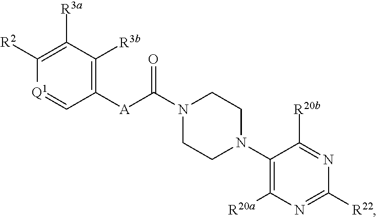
C1([R20a])=C(N2CCN(C([A]C3=C([R3b])C([R3a])=C([R2])[Q1]=C3)=O)CC2)C([R20b])=NC([R22])=N1
